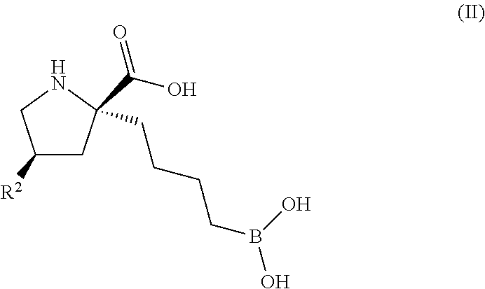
C1([R2])CC(CCCCB(O)O)(C(O)=O)NC1
